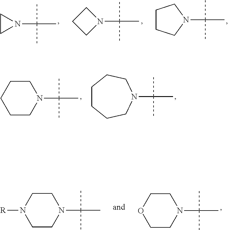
C1CCN(C(C)(C)C)C1.N1(C(C)(C)C)CCC1.N1(C(C)(C)C)CC1.N1(C(C)(C)C)CCCCC1.C1CCCN(C(C)(C)C)CC1.C1N(C(C)(C)C)CCOC1.N1([R])CCN(C(C)(C)C)CC1
